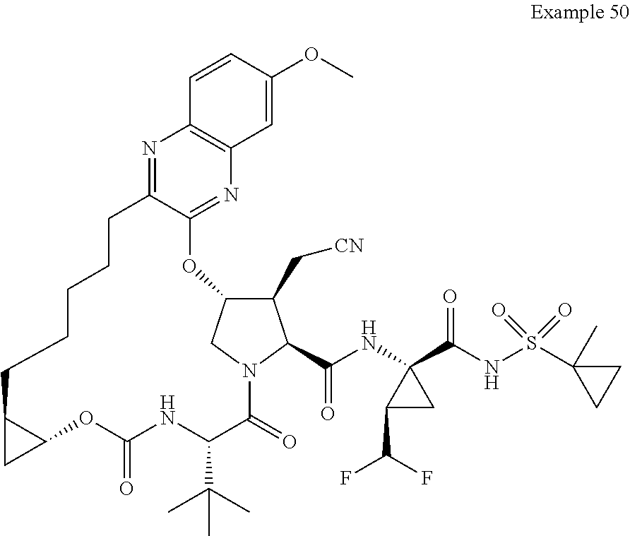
N1=C2C(=NC3=C1C=CC(OC)=C3)OC1C(C[CN])C(C(NC3(C(NS(C4(C)CC4)(=O)=O)=O)C(C(F)F)C3)=O)N(C(=O)C(C(C)(C)C)NC(=O)OC3C(CCCCC2)C3)C1
